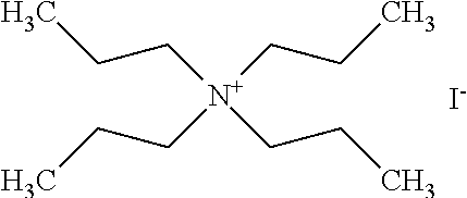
C([N+](CCC)(CCC)CCC)CC.[I-]
